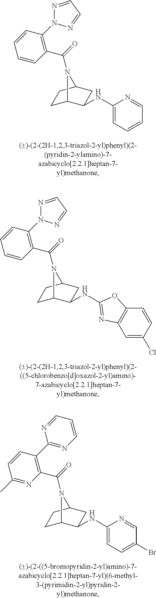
C1=CC=C(NC2C3CCC(C2)N3C(=O)C2=C(N3N=CC=N3)C=CC=C2)N=C1.N(C1C2CCC(C1)N2C(=O)C1=C(N2N=CC=N2)C=CC=C1)C1=NC2=C(C=CC(Cl)=C2)O1.C1(Br)=CC=C(NC2C3CCC(C2)N3C(=O)C2=C(C3=NC=CC=N3)C=CC(C)=N2)N=C1
